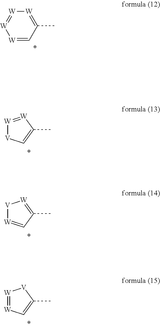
[W]1=CC(C)=[W][W]=[W]1.[W]1=[W]C(C)=C[V]1.[V]1[W]=CC(C)=[W]1.[W]1=[W]C=C(C)[V]1
